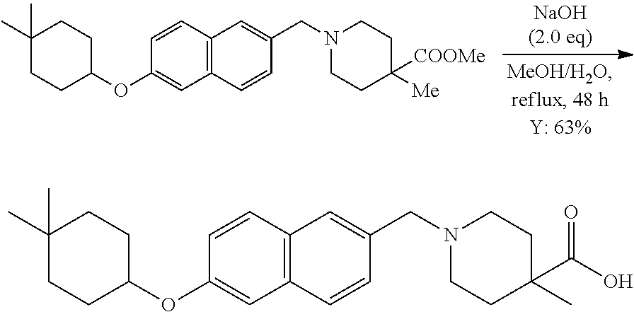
C1=CC(OC2CCC(C)(C)CC2)=CC2=C1C=C(CN1CCC([COOMe])([Me])CC1)C=C2.C1=CC(OC2CCC(C)(C)CC2)=CC2=C1C=C(CN1CCC(C(O)=O)(C)CC1)C=C2
